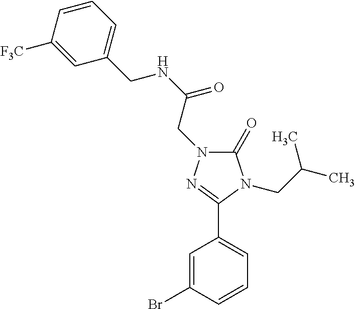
C(NC(=O)CN1C(=O)N(CC(C)C)C(C2=CC=CC(Br)=C2)=N1)C1=CC=CC([F3C])=C1
